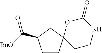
C1CC2(CC1C([BnO])=O)CCNC(=O)O2
